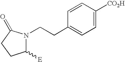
C1([E])N(CCC2=CC=C([CO2H])C=C2)C(=O)CC1
